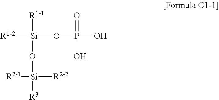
[R1-2][Si]([R1-1])(O[Si]([R2-1])([R3])[R2-2])OP(=O)(O)O
